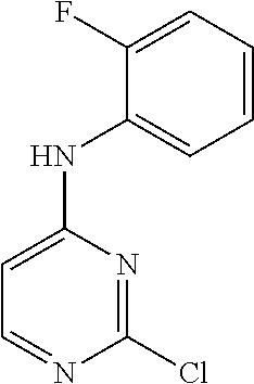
C1=CC=C(F)C(NC2=CC=NC(Cl)=N2)=C1
